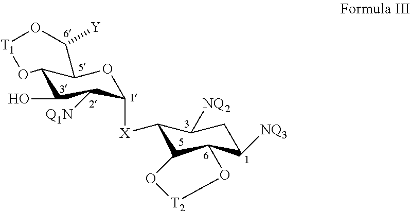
C12C(O)C([Q1N])C([X]C3C4C(C([NQ3])CC3[NQ2])O[T2]O4)OC1C([Y])O[T1]O2
